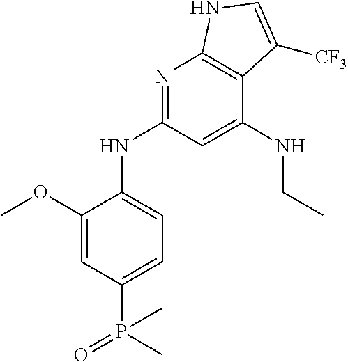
P(C1=CC=C(NC2=NC3=C(C(NCC)=C2)C([CF3])=CN3)C(OC)=C1)(C)(=O)C
